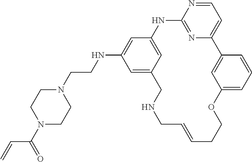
C1=NC2=NC(=C1)C1=CC(=CC=C1)OCCC=CCNCC1=CC(NCCN3CCN(C(=O)C=C)CC3)=CC(=C1)N2
